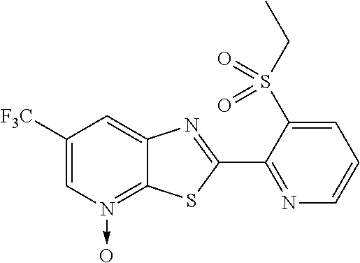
C1([F3C])=CN(->O)=C2C(=C1)N=C(C1=NC=CC=C1S(CC)(=O)=O)S2
